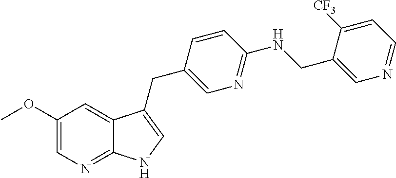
C1(OC)=CN=C2C(=C1)C(CC1=CN=C(NCC3=CN=CC=C3[CF3])C=C1)=CN2
